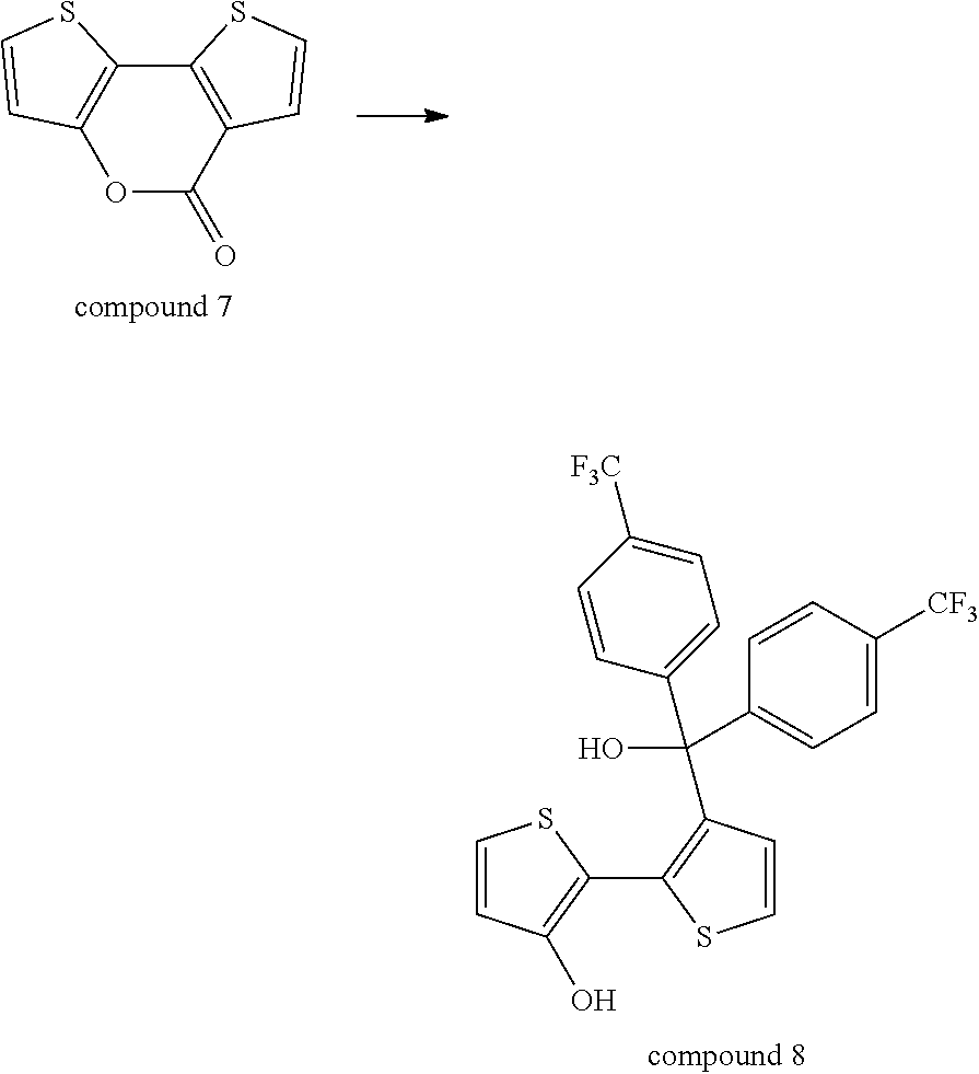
C1=CC(O)=C(C2=C(C(C3=CC=C([F3C])C=C3)(C3=CC=C([CF3])C=C3)O)C=CS2)S1.O1C(=O)C2=C(C3=C1C=CS3)SC=C2
